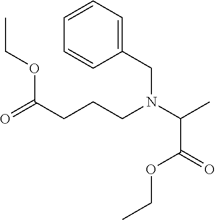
C1=CC=CC(CN(C(C(=O)OCC)C)CCCC(=O)OCC)=C1
